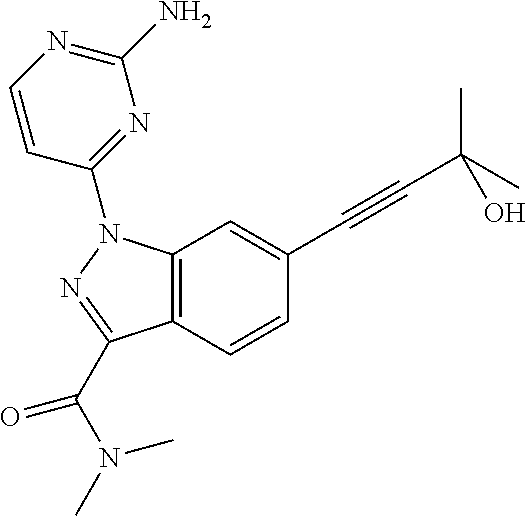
C12=C(C=C(C#CC(C)(C)O)C=C1)N(C1=NC(N)=NC=C1)N=C2C(N(C)C)=O
